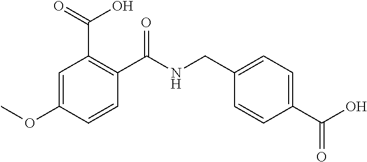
C1=CC(C(=O)NCC2=CC=C(C(O)=O)C=C2)=C(C(=O)O)C=C1OC
